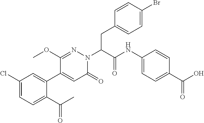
C1(Cl)=CC=C(C(C)=O)C(C2=CC(=O)N(C(CC3=CC=C(Br)C=C3)C(NC3=CC=C(C(O)=O)C=C3)=O)N=C2OC)=C1
